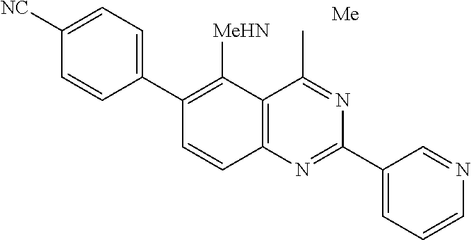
C1=C([NC])C=CC(C2=C([MeHN])C3=C(N=C(C4=CC=CN=C4)N=C3C)C=C2)=C1
